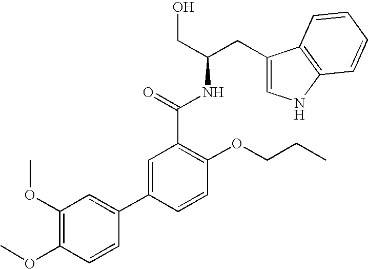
C1(CC(CO)NC(C2=C(OCCC)C=CC(C3=CC(OC)=C(OC)C=C3)=C2)=O)=CNC2=C1C=CC=C2
